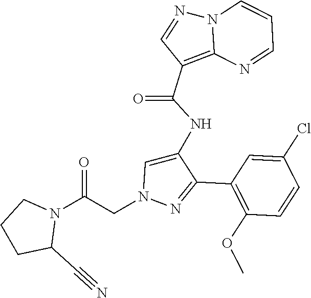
C1(C2=NN(CC(N3CCCC3C#N)=O)C=C2NC(C2=C3N(N=C2)C=CC=N3)=O)=C(OC)C=CC(Cl)=C1
